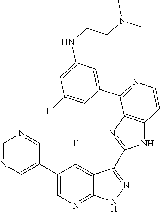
C1=NC=C(C2=CN=C3C(=C2F)C(C2=NC4=C(N2)C=CN=C4C2=CC(NCCN(C)C)=CC(F)=C2)=N[N H]3)C=N1
